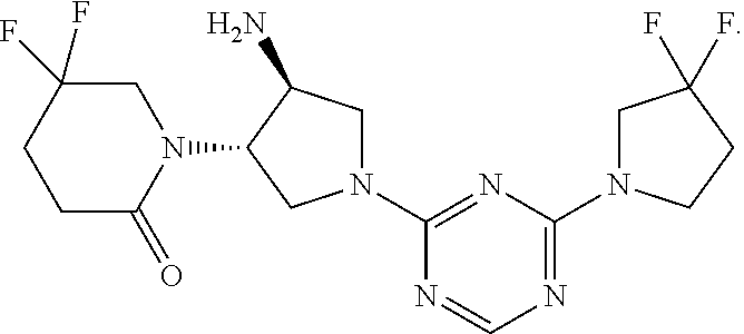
N1=C(N2CC(F)(F)CC2)N=C(N2CC(N)C(N3CC(F)(F)CCC3=O)C2)N=C1
